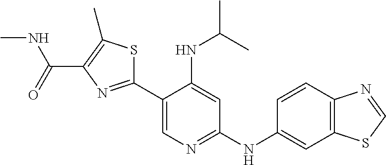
C1(C2=NC(C(NC)=O)=C(C)S2)=CN=C(NC2=CC3=C(C=C2)N=CS3)C=C1NC(C)C
